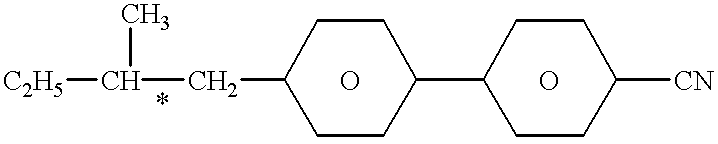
[C2H5]C(CC1CCC(C2CCC([CN])CC2)CC1)C.O.O
